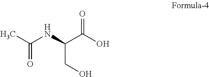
O=C(C)NC(CO)C(O)=O
